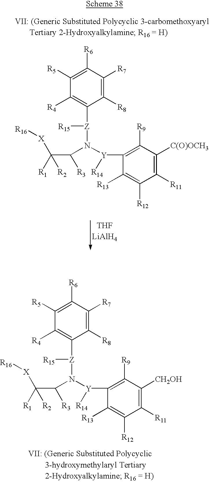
[THFLiAlH4].C1([R5])=C([R6])C([R7])=C([R8])C([Z]([R15])N([Y](C2=C([R9])C([C(O)OCH3])=C([R11])C([R12])=C2[R13])[R14])C([R3])C([R2])([R1])[X][R16])=C1[R4].C1([R5])=C([R6])C([R7])=C([R8])C([Z]([R15])N([Y](C2=C([R9])C([CH2OH])=C([R11])C([R12])=C2[R13])[R14])C([R3])C([R2])([R1])[X][R16])=C1[R4]
